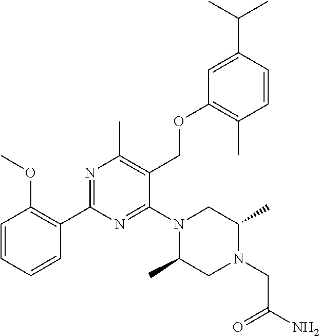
C1=CC=CC(C2=NC(C)=C(COC3=C(C)C=CC(C(C)C)=C3)C(N3C(C)CN(CC(N)=O)C(C)C3)=N2)=C1OC
